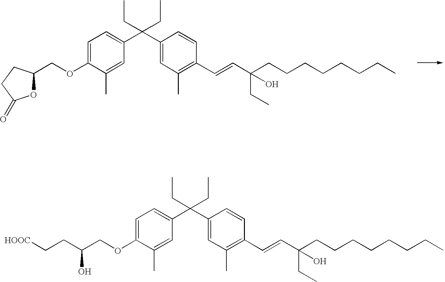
C1=C(OCC(O)CC[HOOC])C(C)=CC(C(C2=CC(C)=C(C=CC(CCCCCCCC)(CC)O)C=C2)(CC)CC)=C1.C1=C(OCC2OC(=O)CC2)C(C)=CC(C(C2=CC(C)=C(C=CC(CCCCCCCC)(CC)O)C=C2)(CC)CC)=C1
